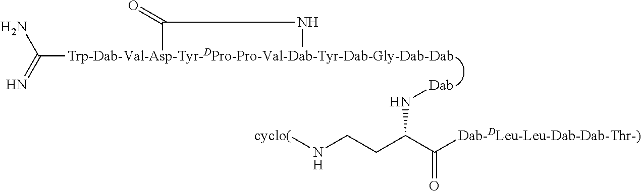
[Trp-Dab-Val-Asp-Tyr-DPro-Pro-Val-Dab-Tyr-Dab-Gly-Dab-Dab]1(C(=N)N)C(=O)N1.[Dab]NC(CCN[cyclo(])C([Dab-DLeu-Leu-Dab-Dab-Thr-)])=O
